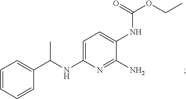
C1=CC=CC(C(NC2=CC=C(NC(OCC)=O)C(N)=N2)C)=C1
